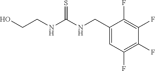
C1(CNC(NCCO)=S)=CC(F)=C(F)C(F)=C1F
